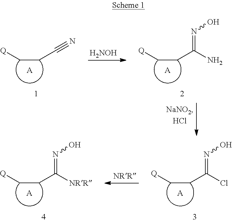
[Q]CCC(Cl)=NO.[A].[Q]CCC([NRR])=NO.[A].[H2NOH].[Q]CCC#N.[A].[Q]CCC(N)=NO.[A]
